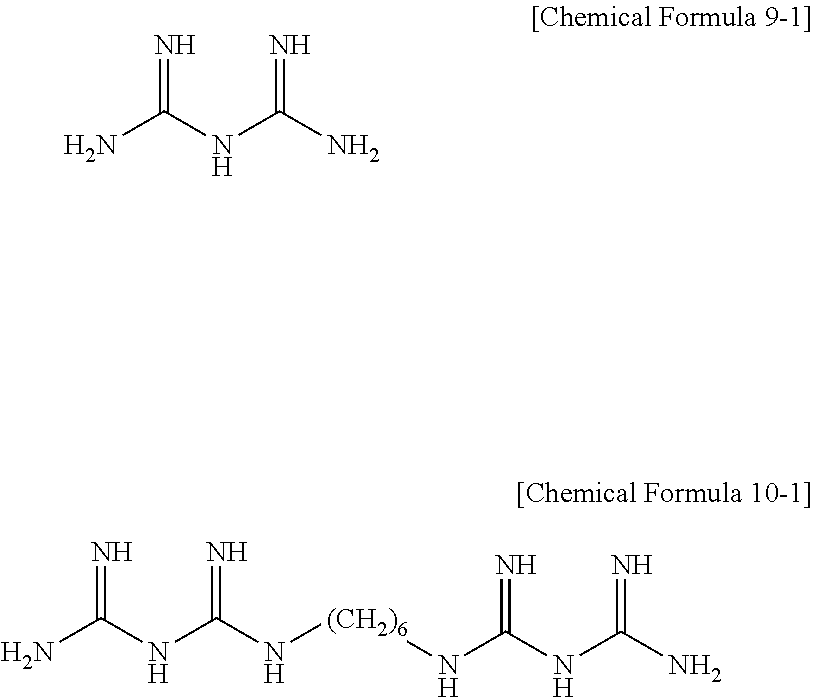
NC(NC(N[(CH2)6]NC(NC(N)=N)=N)=N)=N.NC(NC(N)=N)=N
